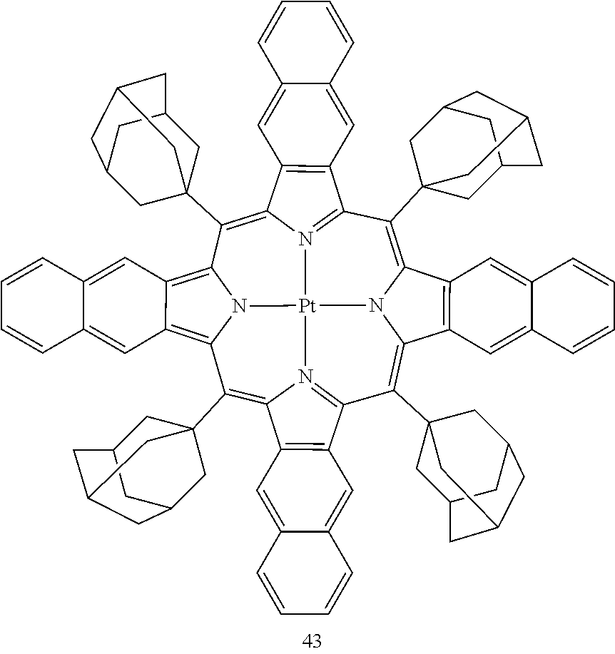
C1(C23CC4CC(C2)CC(C3)C4)=C2N3C(=C(C45CC6CC(C4)CC(C5)C6)C4=N5C(=C(C67CC8CC(C6)CC(C7)C8)C6=C7C(=C8N6[Pt]35N3=C1C1=C(C3=C8C35CC6CC(C3)CC(C5)C6)C=C3C(=C1)C=CC=C3)C=C1C(=C7)C=CC=C1)C1=C4C=C3C(=C1)C=CC=C3)C1=C2C=C2C(=C1)C=CC=C2
